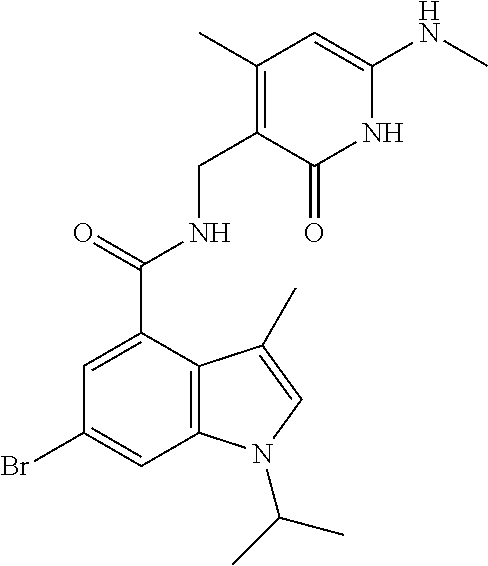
C1=C(C(NCC2=C(C)C=C(NC)NC2=O)=O)C2=C(C=C1Br)N(C(C)C)C=C2C
